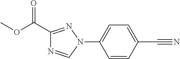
C1(C(OC)=O)=NN(C2=CC=C(C#N)C=C2)C=N1
